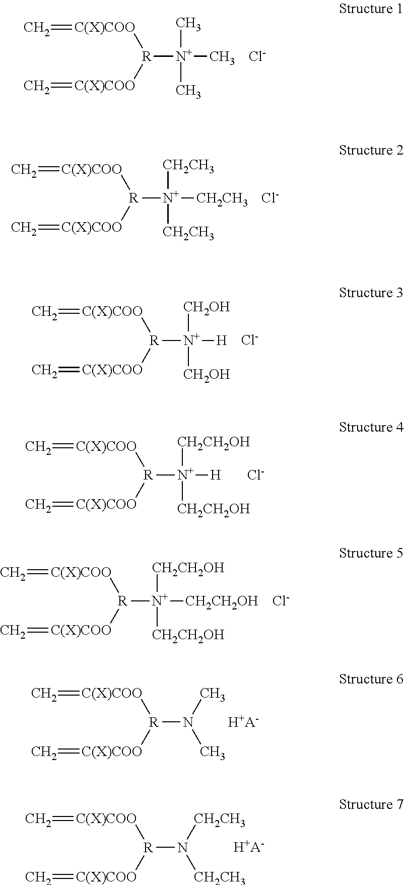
[R]([C(X)COO]=C)([N+](C)(C)C)[C(X)COO]=C.[Cl-].[R]([C(X)COO]=C)([N+]([CH2CH3])([CH2CH3])[CH2CH3])[C(X)COO]=C.[Cl-].[R]([C(X)COO]=C)([N+]([H])([CH2OH])[CH2OH])[C(X)COO]=C.[Cl-].[R]([C(X)COO]=C)([N+]([H])([CH2CH2OH])[CH2CH2OH])[C(X)COO]=C.[Cl-].[R]([C(X)COO]=C)([N+]([CH2CH2OH])([CH2CH2OH])[CH2CH2OH])[C(X)COO]=C.[Cl-].[R]([C(X)COO]=C)(N(C)C)[C(X)COO]=C.[H+A-].[R]([C(X)COO]=C)(N([CH2CH3])[CH2CH3])[C(X)COO]=C.[H+A-]
